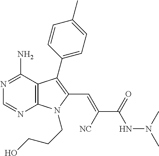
N1=C(N)C2=C(N=C1)N(CCCO)C(C=C([NC])C(=O)NN(C)C)=C2C1=CC=C(C)C=C1
